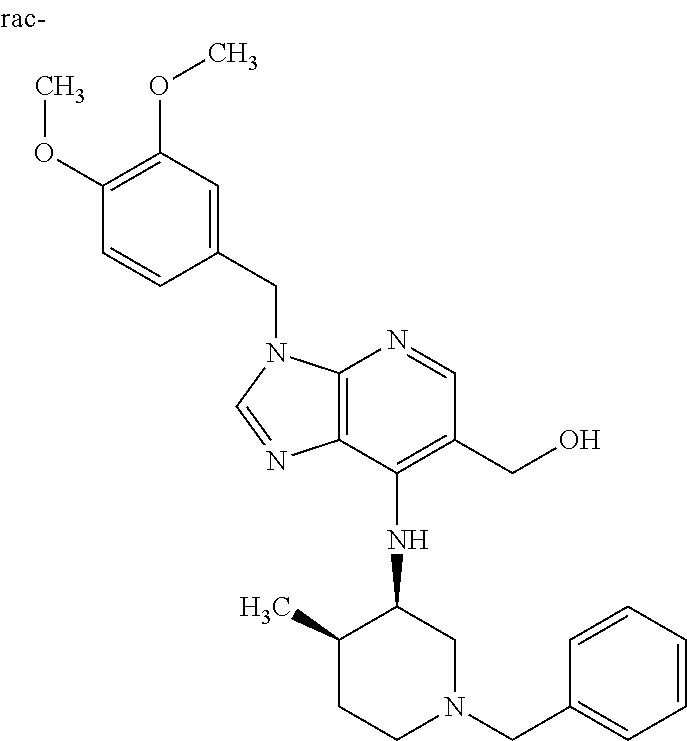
C12=C(C(NC3C(C)CCN(CC4=CC=CC=C4)C3)=C(CO)C=N1)N=CN2CC1=CC(OC)=C(OC)C=C1
